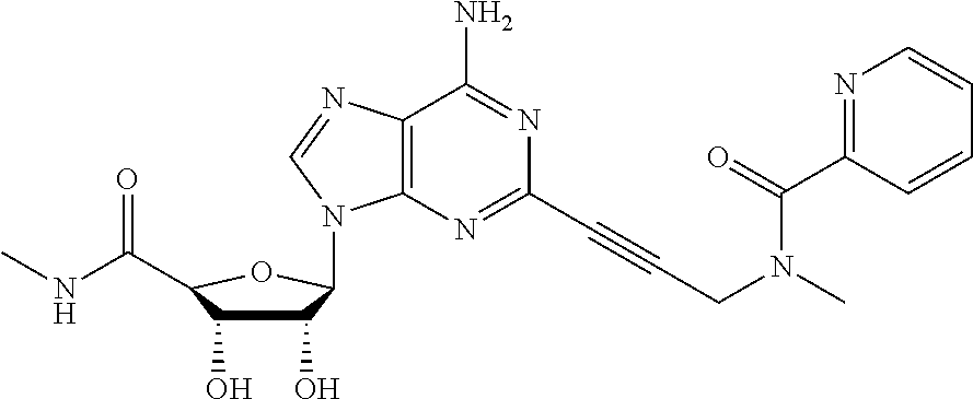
C1(O)C(O)C(C(NC)=O)OC1N1C2=C(C(N)=NC(C#CCN(C(=O)C3=NC=CC=C3)C)=N2)N=C1
